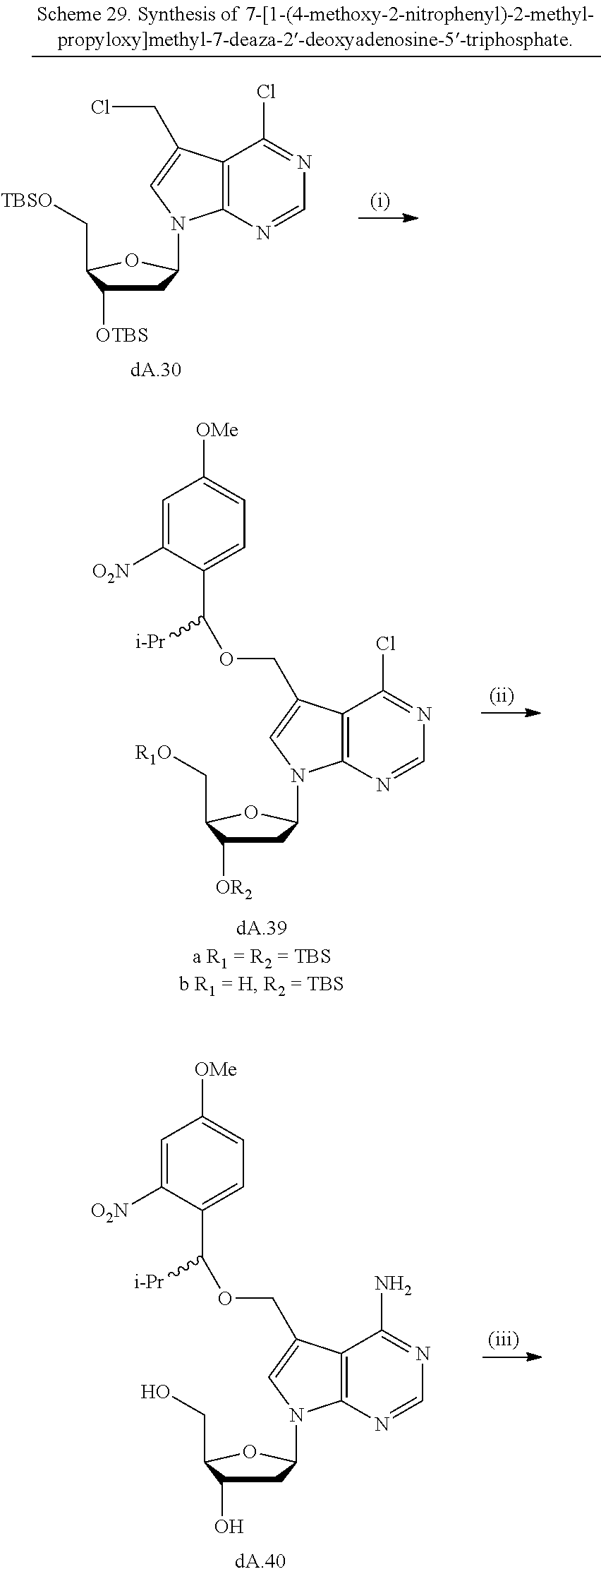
[R1O]CC1C([OR2])CC(N2C3=C(C(Cl)=NC=N3)C(COC(C3=CC=C([OMe])C=C3[O2N])[i-Pr])=C2)O1.OCC1C(O)CC(N2C3=C(C(N)=NC=N3)C(COC(C3=CC=C([OMe])C=C3[O2N])[i-Pr])=C2)O1.[TBSO]CC1C([OTBS])CC(N2C3=C(C(Cl)=NC=N3)C(CCl)=C2)O1
